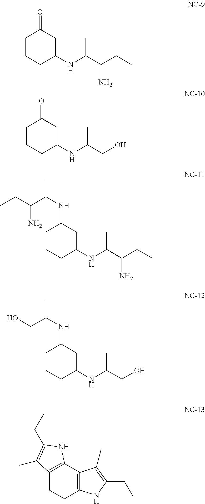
C1CCC(NC(C(CC)N)C)CC1=O.C1CCC(NC(CO)C)CC1=O.C1CCC(NC(C(CC)N)C)CC1NC(C(CC)N)C.C1CCC(NC(CO)C)CC1NC(CO)C.C12=C(C3=C(CC1)NC(CC)=C3C)NC(CC)=C2C
